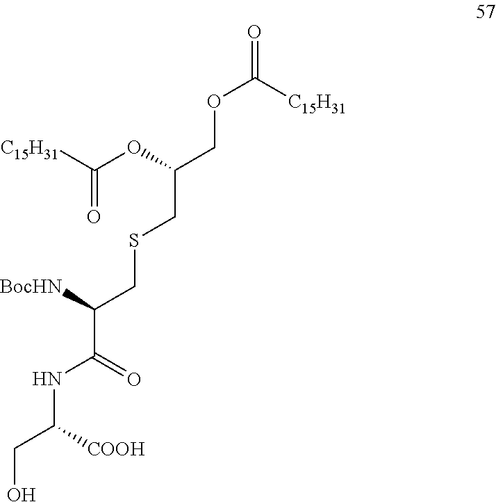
[C15H31]C(OC(CSCC(C(NC(CO)[COOH])=O)[BocHN])COC(=O)[C15H31])=O
